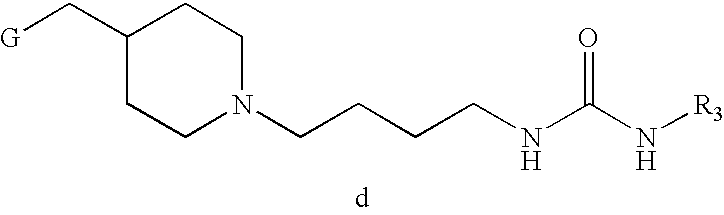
[G]CC1CCN(CCCCNC(N[R3])=O)CC1
